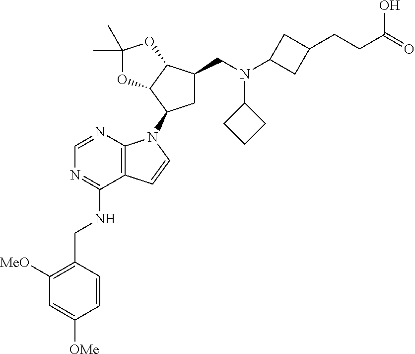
N1=C(NCC2=C([MeO])C=C([OMe])C=C2)C2=C(N=C1)N(C1CC(CN(C3CC(CCC(=O)O)C3)C3CCC3)C3C1OC(C)(C)O3)C=C2
